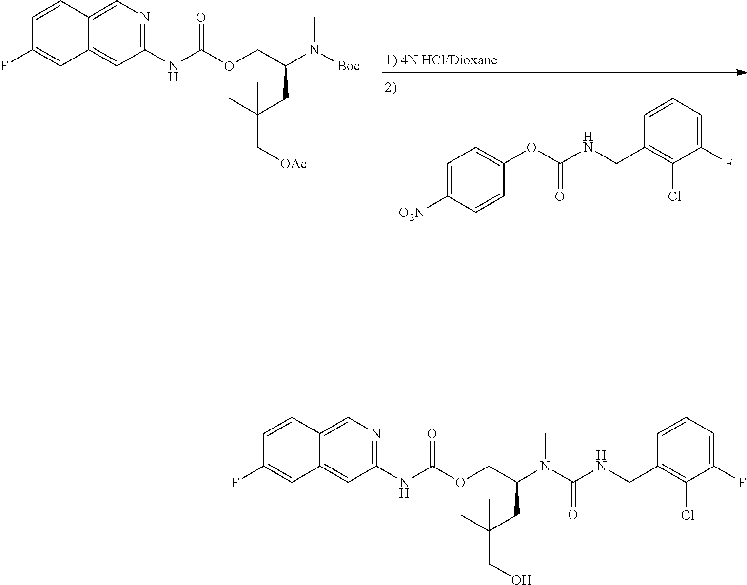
C1(NC(OCC(N([Boc])C)CC(C[OAc])(C)C)=O)=NC=C2C(=C1)C=C(F)C=C2.C1=C([O2N])C=CC(OC(NCC2=C(Cl)C(F)=CC=C2)=O)=C1.C1(NC(OCC(N(C)C(NCC2=C(Cl)C(F)=CC=C2)=O)CC(CO)(C)C)=O)=NC=C2C(=C1)C=C(F)C=C2
